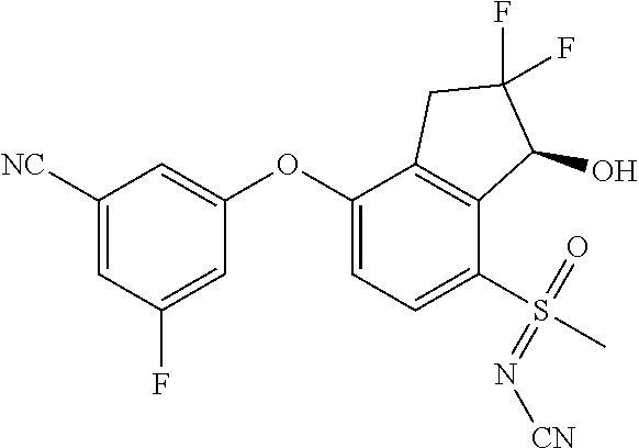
C1([NC])=CC(F)=CC(OC2=CC=C(S(=N[CN])(C)=O)C3=C2CC(F)(F)C3O)=C1
